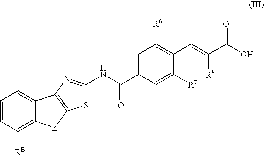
C12=CC=CC([RE])=C1[Z]C1=C2N=C(NC(C2=CC([R6])=C(C=C([R8])C(O)=O)C([R7])=C2)=O)S1
